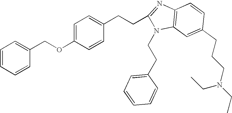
C1=CC=CC(COC2=CC=C(CCC3=NC4=C(N3CCC3=CC=CC=C3)C=C(CCCN(CC)CC)C=C4)C=C2)=C1
